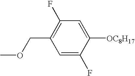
C1=C(F)C([OC8H17])=CC(F)=C1COC
